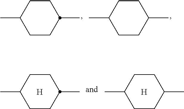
C1CC(C)CCC1C.C1CC(C)CCC1C.C1CC(C)CCC1C.C1CC(C)CCC1C.[H].[H]
